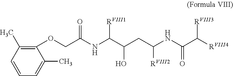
C1(OCC(NC(C(CC(NC(C([RVIII4])[RVIII3])=O)[RVIII2])O)[RVIII1])=O)=C(C)C=CC=C1C
